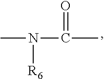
CN([R6])C(=O)C
